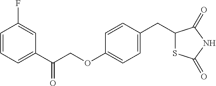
C1=CC=C(C(COC2=CC=C(CC3SC(=O)NC3=O)C=C2)=O)C=C1F
